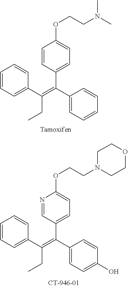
C1=CC=C(C(=C(C2=CC=CC=C2)C2=CC=C(OCCN(C)C)C=C2)CC)C=C1.C1=CC=C(C(=C(C2=CC=C(O)C=C2)C2=CC=C(OCCN3CCOCC3)N=C2)CC)C=C1
